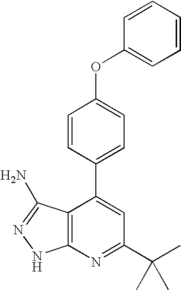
C1=CC(C2=CC(C(C)(C)C)=NC3=C2C(N)=NN3)=CC=C1OC1=CC=CC=C1
